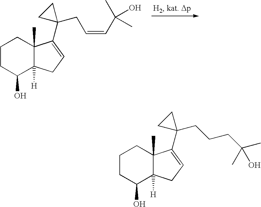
C1CC(O)C2([H])C(C)(C1)C(C1(CC=CC(O)(C)C)CC1)=CC2.C1CC(O)C2([H])C(C)(C1)C(C1(CCCC(C)(C)O)CC1)=CC2
